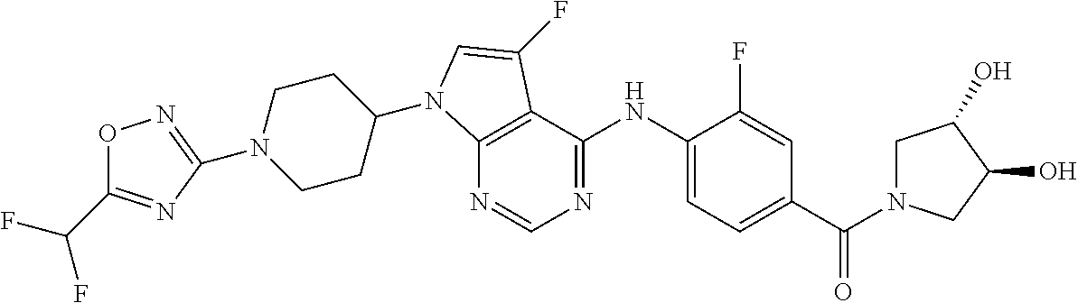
N1(C2=NOC(C(F)F)=N2)CCC(N2C3=C(C(NC4=CC=C(C(N5CC(O)C(O)C5)=O)C=C4F)=NC=N3)C(F)=C2)CC1
